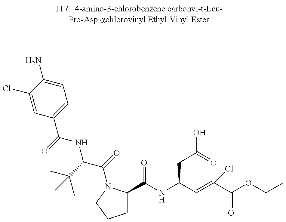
C1=C(Cl)C(N)=CC=C1C(=O)NC(C(=O)N1C(C(NC(C=C(C(=O)OCC)Cl)CC(=O)O)=O)CCC1)C(C)(C)C
